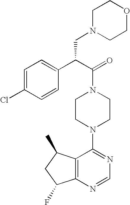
C1(C(C(=O)N2CCN(C3=NC=NC4=C3C(C)CC4F)CC2)CN2CCOCC2)=CC=C(Cl)C=C1
